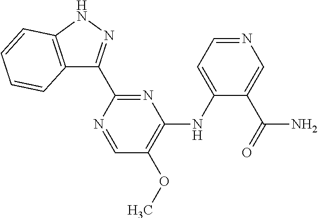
C12=C(NN=C1C1=NC(NC3=CC=NC=C3C(N)=O)=C(OC)C=N1)C=CC=C2
